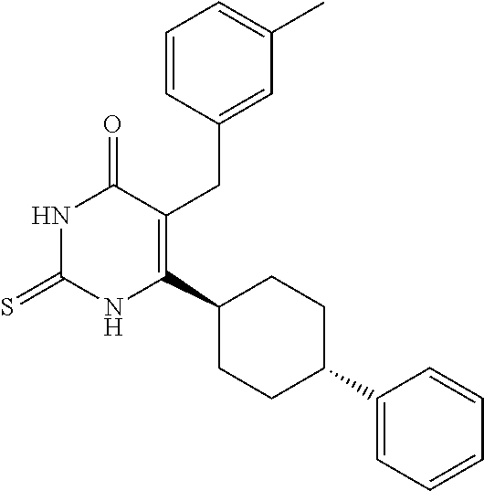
C1(C2CCC(C3=C(CC4=CC(C)=CC=C4)C(=O)NC(=S)N3)CC2)=CC=CC=C1
